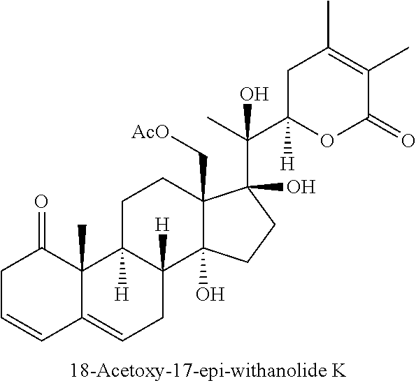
C1C=CC2=CCC3([H])C([H])(C2(C)C1=O)CCC1(C[AcO])C3(O)CCC1(C(C)(C1([H])OC(=O)C(C)=C(C)C1)O)O
